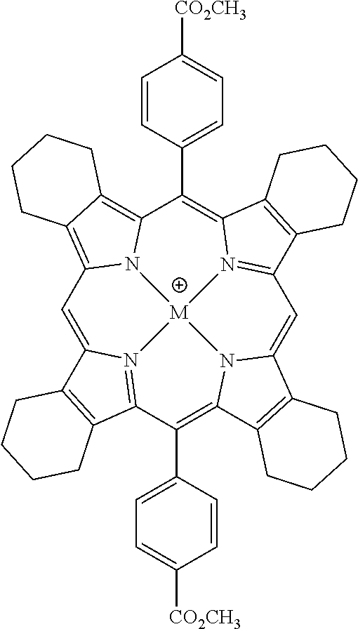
C1=C2N3=C(C(C4=CC=C([CO2CH3])C=C4)=C4N5C(=CC6=N7C(=C(C8=CC=C([CO2CH3])C=C8)C8=C9C(=C1N8[M]753)CCCC9)C1=C6CCCC1)C1=C4CCCC1)C1=C2CCCC1
